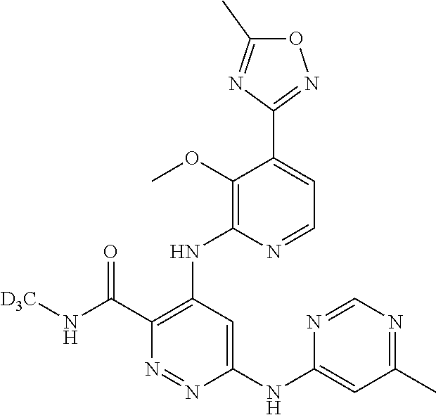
O1C(C)=NC(C2=CC=NC(NC3=C(C(N[D3C])=O)N=NC(NC4=CC(C)=NC=N4)=C3)=C2OC)=N1
